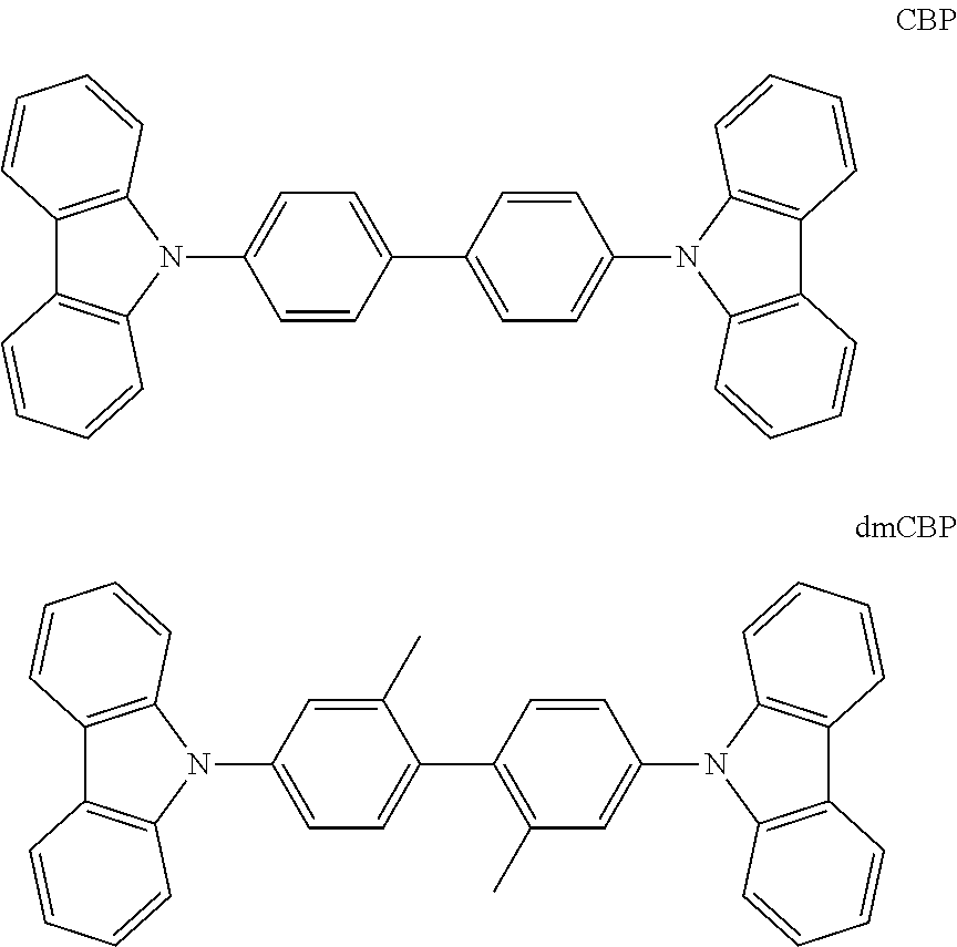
C1=CC(C2=CC=C(N3C4=C(C5=C3C=CC=C5)C=CC=C4)C=C2)=CC=C1N1C2=C(C3=C1C=CC=C3)C=CC=C2.C1=C(N2C3=C(C4=C2C=CC=C4)C=CC=C3)C=C(C)C(C2=C(C)C=C(N3C4=C(C5=C3C=CC=C5)C=CC=C4)C=C2)=C1
